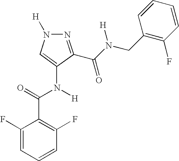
C1=CC=C(F)C(C(=O)N([H])C2=CN([H])N=C2C(N(CC2=C(F)C=CC=C2)[H])=O)=C1F
